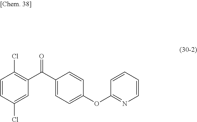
C1=CC(Cl)=CC(C(C2=CC=C(OC3=NC=CC=C3)C=C2)=O)=C1Cl
